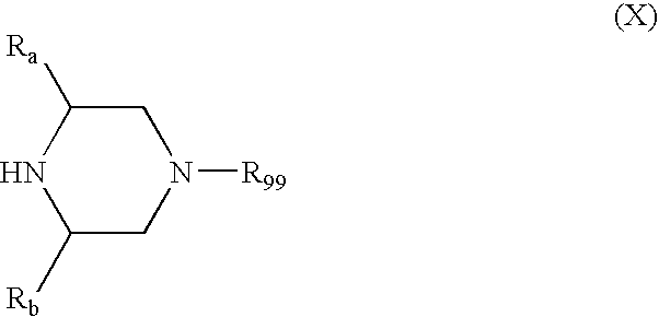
C1C([Ra])NC([Rb])CN1[R99]
